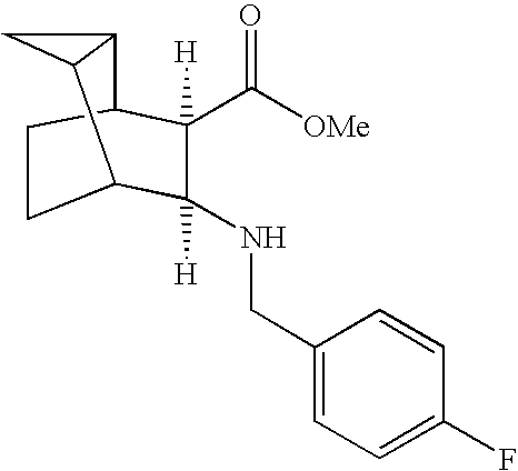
C1C2C([H])(NCC3=CC=C(F)C=C3)C([H])(C([OMe])=O)C(C1)C1CC21
